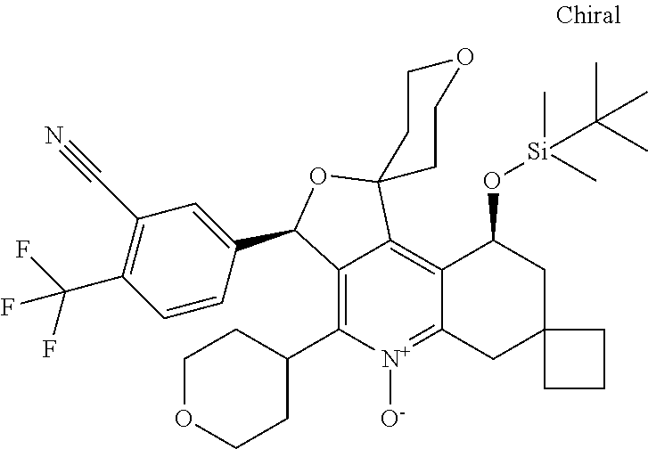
C12=C(C3CCOCC3)[N+]([O-])=C3C(=C1C1(OC2C2=CC(C#N)=C(C(F)(F)F)C=C2)CCOCC1)C(O[Si](C)(C)C(C)(C)C)CC1(C3)CCC1
